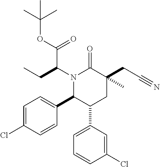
N1(C(CC)C(OC(C)(C)C)=O)C(C2=CC=C(Cl)C=C2)C(C2=CC=CC(Cl)=C2)CC(C)(CC#N)C1=O
